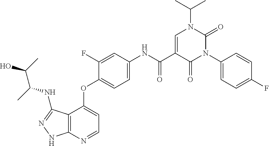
C12=C(N=CC=C1OC1=CC=C(NC(C3=CN(C(C)C)C(=O)N(C4=CC=C(F)C=C4)C3=O)=O)C=C1F)NN=C2NC(C(O)C)C
